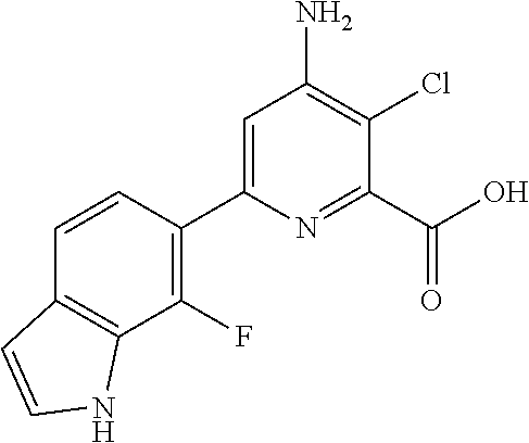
C1=CC(C2=CC(N)=C(Cl)C(C(O)=O)=N2)=C(F)C2=C1C=CN2
